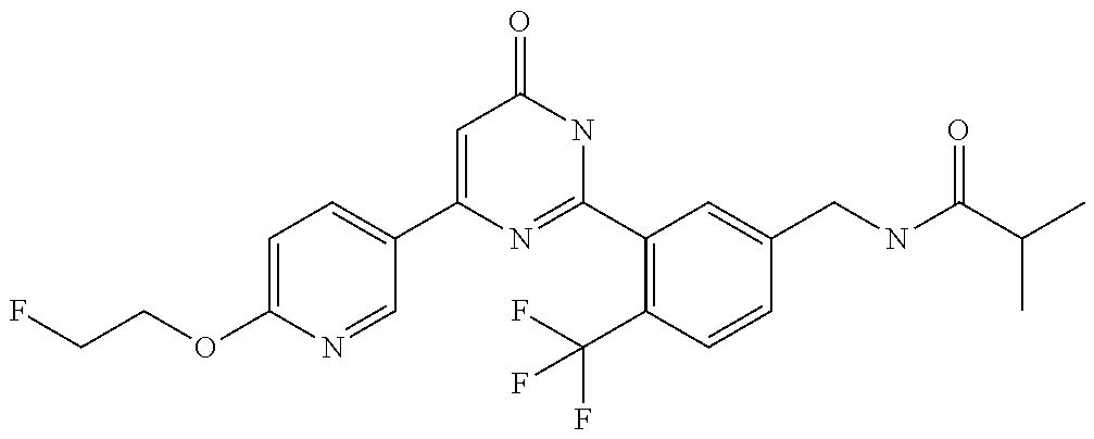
C1(C2=CC=C(OCCF)N=C2)=CC(=O)NC(C2=C(C(F)(F)F)C=CC(CNC(C(C)C)=O)=C2)=N1
